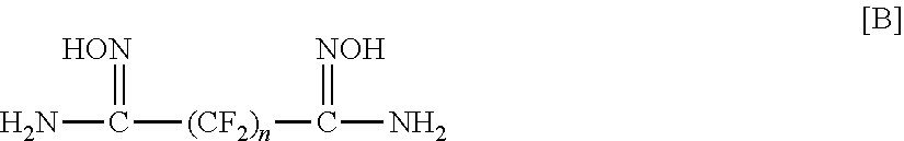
NC(=[HON])[(CF2)n]C(N)=[NOH]
